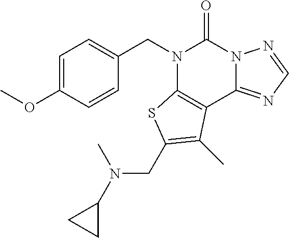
C1=C(OC)C=CC(CN2C3=C(C4=NC=NN4C2=O)C(C)=C(CN(C)C2CC2)S3)=C1
